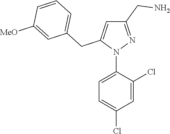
N1(C2=CC=C(Cl)C=C2Cl)N=C(CN)C=C1CC1=CC=CC([MeO])=C1
